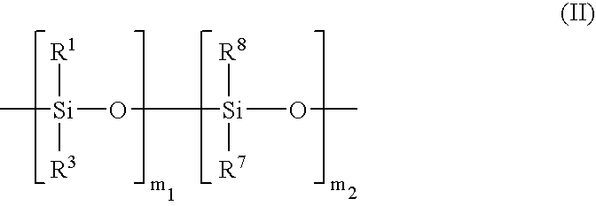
C[Si](O[Si](OC)([R8])[R7])([R1])[R3]
